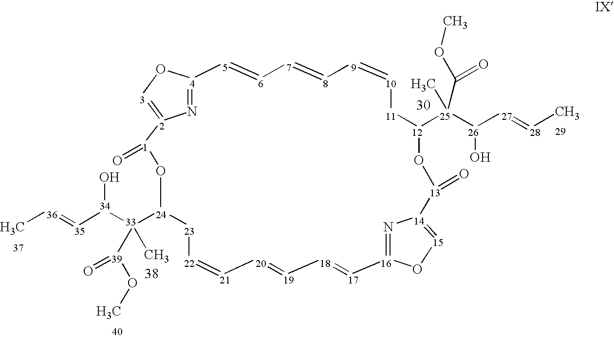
N1=[4]2O[3]=[2]1[1](=O)O[24]([33]([34]([35]=[36]C)O)([39](OC)=O)C)[23][22]=[21][20]=[19][18]=[17][16]1=N[14](=[15]O1)[13](=O)O[12]([25]([26]([27]=[28]C)O)(C)C(OC)=O)[11][10]=[9][8]=[7][6]=[5]2
